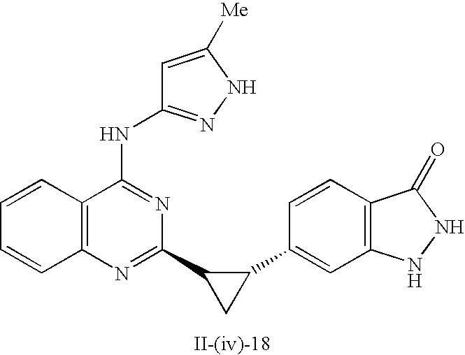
C12=C(N=C(C3CC3C3=CC4=C(C=C3)C(=O)NN4)N=C1NC1=NNC([Me])=C1)C=CC=C2
